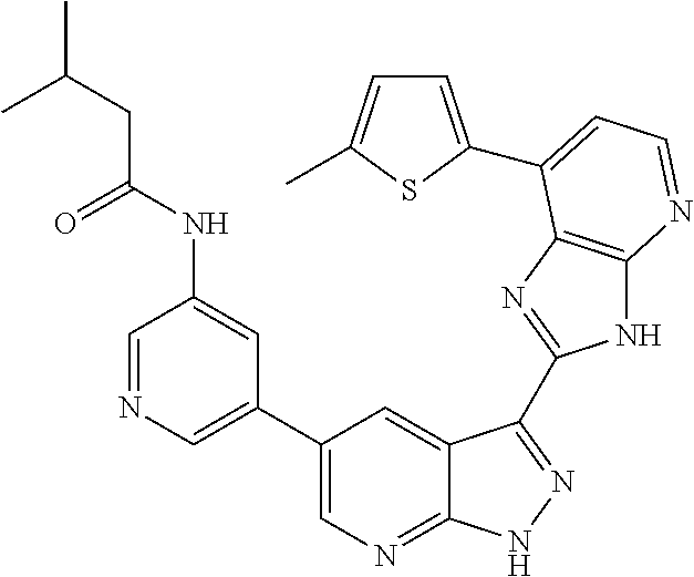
C1=NC=C(C2=CN=C3C(=C2)C(C2=NC4=C(N2)N=CC=C4C2=CC=C(C)S2)=NN3)C=C1NC(CC(C)C)=O
